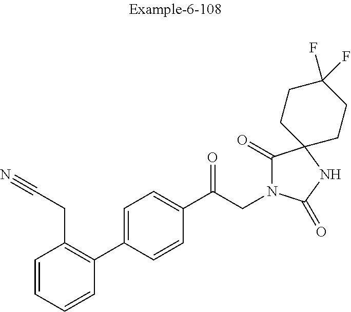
C1=CC(CC#N)=C(C2=CC=C(C(CN3C(=O)C4(NC3=O)CCC(F)(F)CC4)=O)C=C2)C=C1
